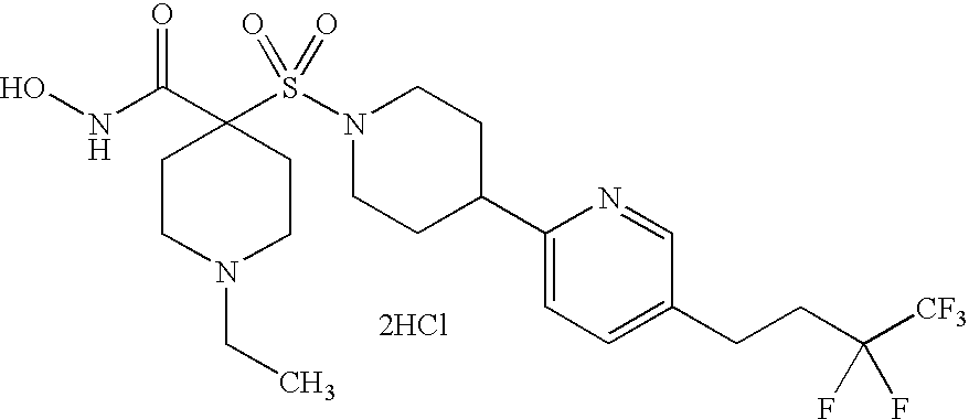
[2HCl].ONC(C1(S(N2CCC(C3=CC=C(CCC([CF3])(F)F)C=N3)CC2)(=O)=O)CCN(CC)CC1)=O
